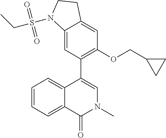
CN1C=C(C2=C(OCC3CC3)C=C3C(=C2)N(S(CC)(=O)=O)CC3)C2=CC=CC=C2C1=O
